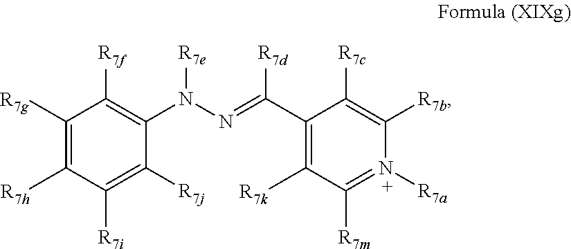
C1([R7g])=C([R7h])C([R7i])=C([R7j])C(N(N=C(C2=C([R7k])C([R7m])=N([R7a])C([R7b])=C2[R7c])[R7d])[R7e])=C1[R7f]
